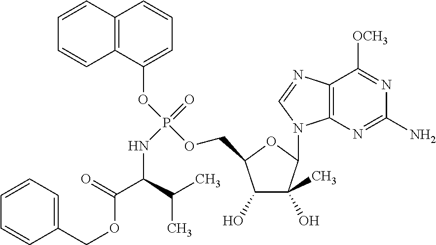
C1(O)C(C)(O)C(N2C3=C(N=C2)C([OCH3])=NC(N)=N3)OC1COP(OC1=CC=CC2=C1C=CC=C2)(=O)NC(C(OCC1=CC=CC=C1)=O)C(C)C
